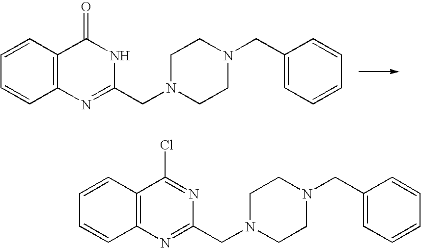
C1=CC2=C(C=C1)N=C(CN1CCN(CC3=CC=CC=C3)CC1)NC2=O.C12=C(N=C(CN3CCN(CC4=CC=CC=C4)CC3)N=C1Cl)C=CC=C2
